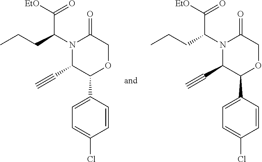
N1(C(CCC)C([EtO])=O)C(C#C)C(C2=CC=C(Cl)C=C2)OCC1=O.C1(C#C)C(C2=CC=C(Cl)C=C2)OCC(=O)N1C(CCC)C([EtO])=O
